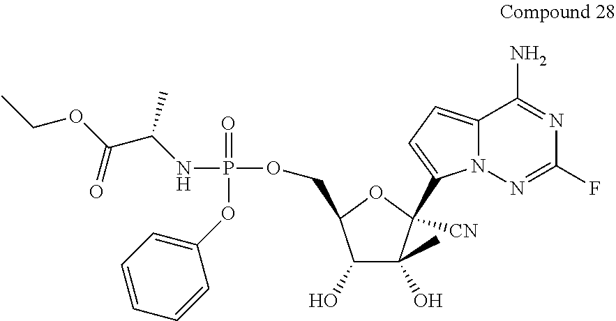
C12=CC=C(C3([CN])OC(COP(NC(C(OCC)=O)C)(=O)OC4=CC=CC=C4)C(O)C3(O)C)N1N=C(F)N=C2N
